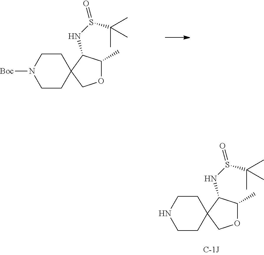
C1CC2(CCN1[Boc])C(NS(=O)C(C)(C)C)C(C)OC2.C1CC2(CCN1)C(NS(=O)C(C)(C)C)C(C)OC2
